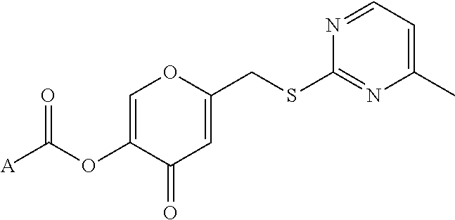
C1(C)=CC=NC(SCC2=CC(=O)C(OC([A])=O)=CO2)=N1
